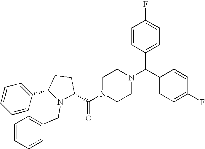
C(N1CCN(C(C2=CC=C(F)C=C2)C2=CC=C(F)C=C2)CC1)(=O)C1CCC(C2=CC=CC=C2)N1CC1=CC=CC=C1
